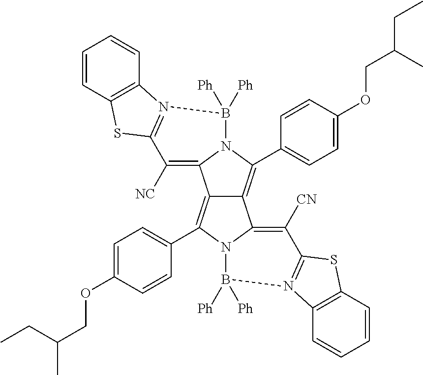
C12=C(C3=CC=C(OCC(C)CC)C=C3)N3C(=C([CN])C4=N(B3([Ph])[Ph])C3=C(C=CC=C3)S4)C1=C(C1=CC=C(OCC(CC)C)C=C1)N1C2=C([NC])C2=N(B1([Ph])[Ph])C1=C(C=CC=C1)S2
